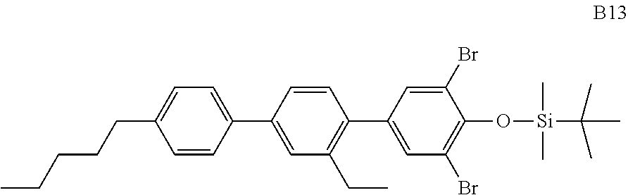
C1=CC(C2=CC(CC)=C(C3=CC(Br)=C(O[Si](C(C)(C)C)(C)C)C(Br)=C3)C=C2)=CC=C1CCCCC
